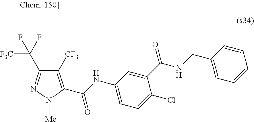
C1([CF3])=C(C(NC2=CC=C(Cl)C(C(=O)NCC3=CC=CC=C3)=C2)=O)N([Me])N=C1C(F)([F3C])F
